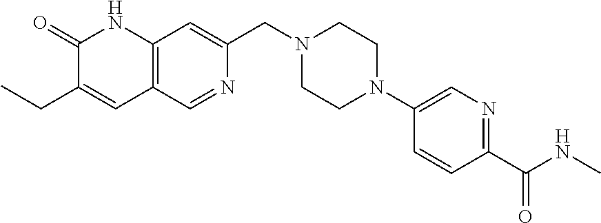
C1(=O)C(CC)=CC2=C(N1)C=C(CN1CCN(C3=CN=C(C(=O)NC)C=C3)CC1)N=C2
